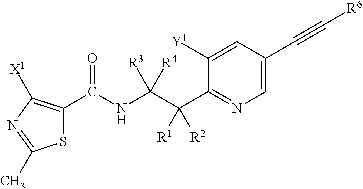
S1C(C(NC(C(C2=NC=C(C#C[R6])C=C2[Y1])([R1])[R2])([R3])[R4])=O)=C([X1])N=C1C
